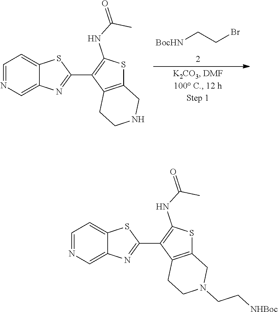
[BocHN]CCBr.C1=NC=C2C(=C1)SC(C1=C(NC(C)=O)SC3=C1CCNC3)=N2.C1=NC=C2C(=C1)SC(C1=C(NC(C)=O)SC3=C1CCN(CC[NHBoc])C3)=N2
